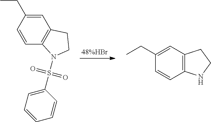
C1=CC(CC)=CC2=C1N(S(C1=CC=CC=C1)(=O)=O)CC2.C1(CC)=CC2=C(C=C1)NCC2
